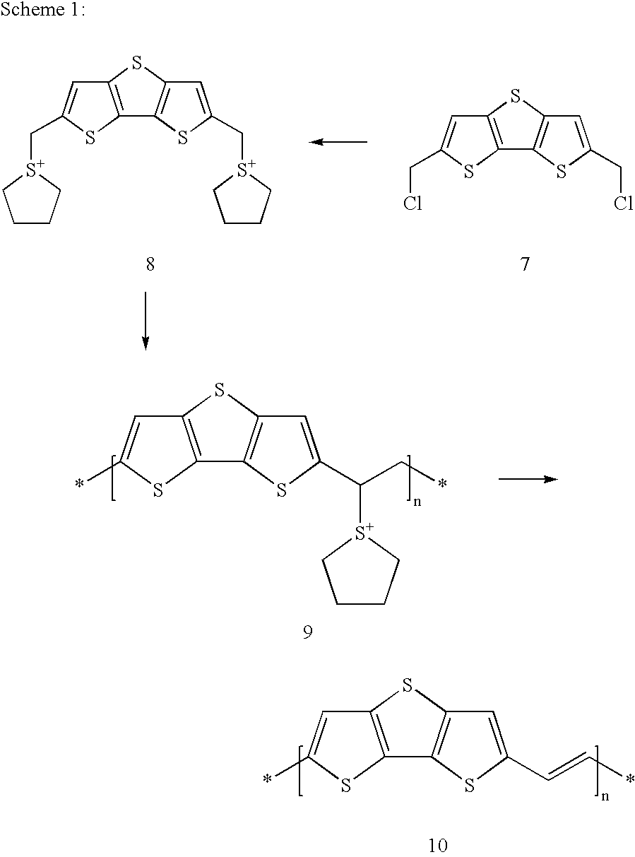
C1=C(C[S+]2CCCC2)SC2=C1SC1=C2SC(C[S+]2CCCC2)=C1.C1=C(CCl)SC2=C1SC1=C2SC(CCl)=C1.C1=C(C([S+]2CCCC2)C*)SC2=C1SC1=C2SC(*)=C1.C1=C(C=C*)SC2=C1SC1=C2SC(*)=C1
